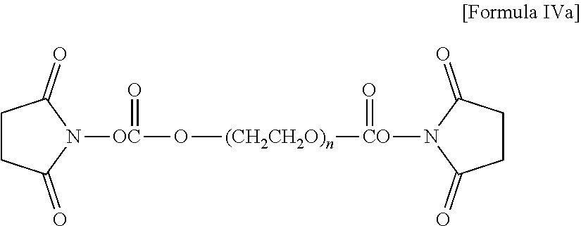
C1CC(=O)N([OC](=O)O[(CH2CH2O)n][CO](N2C(=O)CCC2=O)=O)C1=O
